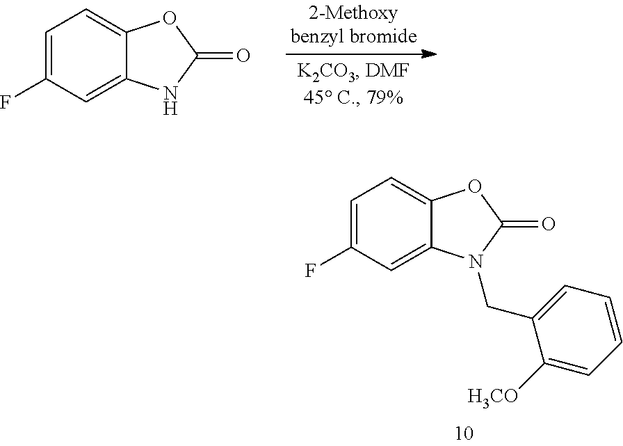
C1=C(F)C=C2C(=C1)OC(=O)N2.C1=C(F)C=C2C(=C1)OC(=O)N2CC1=CC=CC=C1[H3CO]
